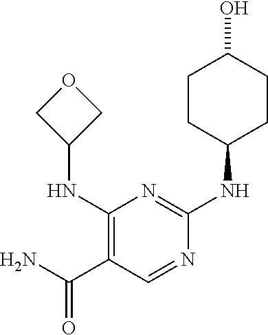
C1(NC2COC2)=C(C(N)=O)C=NC(NC2CCC(O)CC2)=N1
